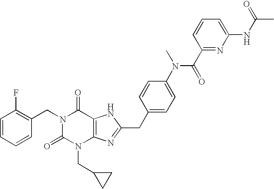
C1=CC=CC(CN2C(=O)N(CC3CC3)C3=C(C2=O)NC(CC2=CC=C(N(C(C4=NC(NC(C)=O)=CC=C4)=O)C)C=C2)=N3)=C1F
